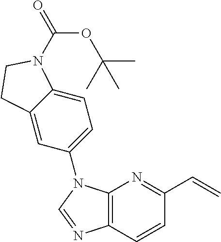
C12=C(C=CC(C=C)=N1)N=CN2C1=CC=C2C(=C1)CCN2C(=O)OC(C)(C)C
